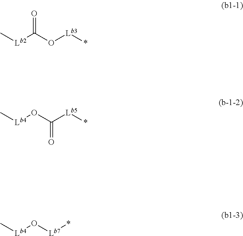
C[Lb2]C(O[Lb3]*)=O.C[Lb4]OC([Lb5]*)=O.C[Lb4]O[Lb7]*
